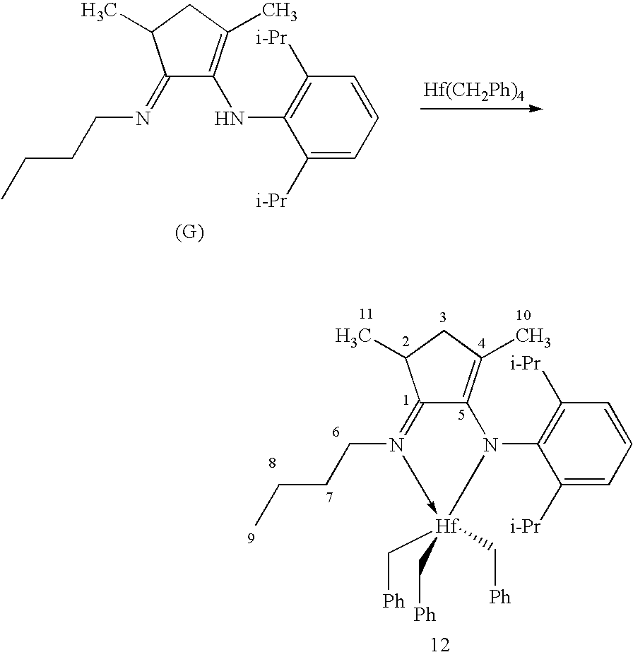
C12=N(CCCC)->[Hf](C[Ph])(C[Ph])(C[Ph])N(C3=C([i-Pr])C=CC=C3[i-Pr])C1=C(C)CC2C.C1(=NCCCC)C(NC2=C([i-Pr])C=CC=C2[i-Pr])=C(C)CC1C.[Hf(CH2Ph)4]
